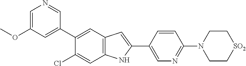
C1=C(OC)C=C(C2=CC3=C(C=C2Cl)NC(C2=CN=C(N4CC[SO2]CC4)C=C2)=C3)C=N1
